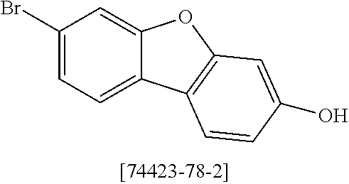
C12=CC(Br)=CC=C1C1=C(O2)C=C(O)C=C1
